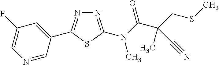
C1=C(C2=NN=C(N(C(C(CSC)(C)C#N)=O)C)S2)C=NC=C1F
